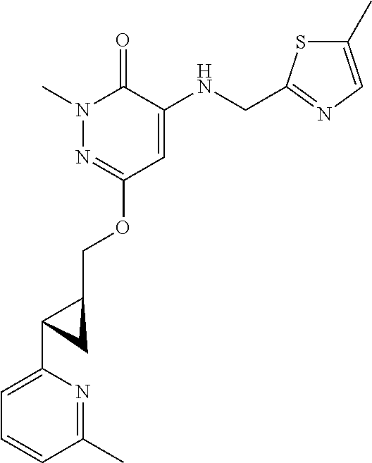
N1(C)N=C(OCC2C(C3=CC=CC(C)=N3)C2)C=C(NCC2=NC=C(C)S2)C1=O
